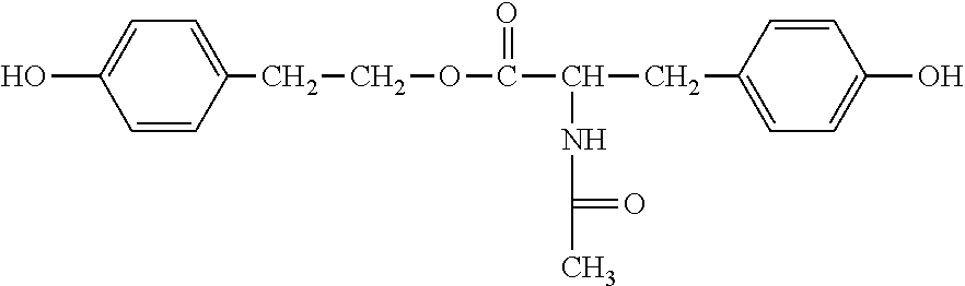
C1=C(CCOC(=O)C(CC2=CC=C(O)C=C2)NC(C)=O)C=CC(O)=C1
